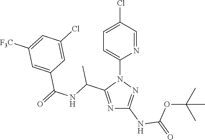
N1=C(C(NC(=O)C2=CC([F3C])=CC(Cl)=C2)C)N(C2=CC=C(Cl)C=N2)N=C1NC(=O)OC(C)(C)C
